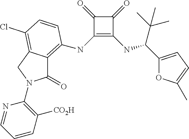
C1(NC2=C3C(=O)N(C4=C([CO2H])C=CC=N4)CC3=C(Cl)C=C2)=C(NC(C2=CC=C(C)O2)C(C)(C)C)C(=O)C1=O
